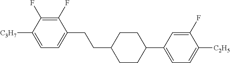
C1(F)=C(F)C([C3H7])=CC=C1CCC1CCC(C2=CC=C([C2H5])C(F)=C2)CC1
